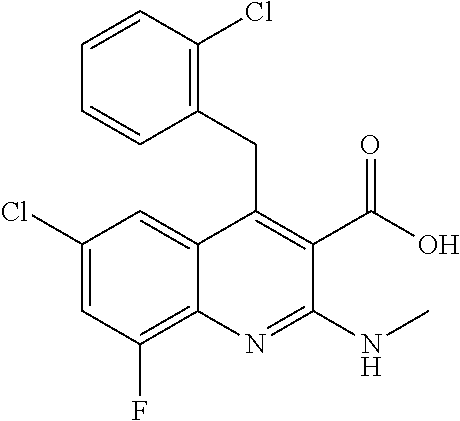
C1(Cl)=CC(F)=C2C(=C1)C(CC1=C(Cl)C=CC=C1)=C(C(O)=O)C(NC)=N2
